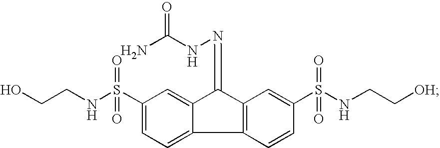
OCCNS(C1=CC=C2C3=C(C(=NNC(N)=O)C2=C1)C=C(S(NCC[OH])(=O)=O)C=C3)(=O)=O
